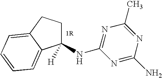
C1(NC2=NC(C)=NC(N)=N2)([H])CCC2=CC=CC=C12
